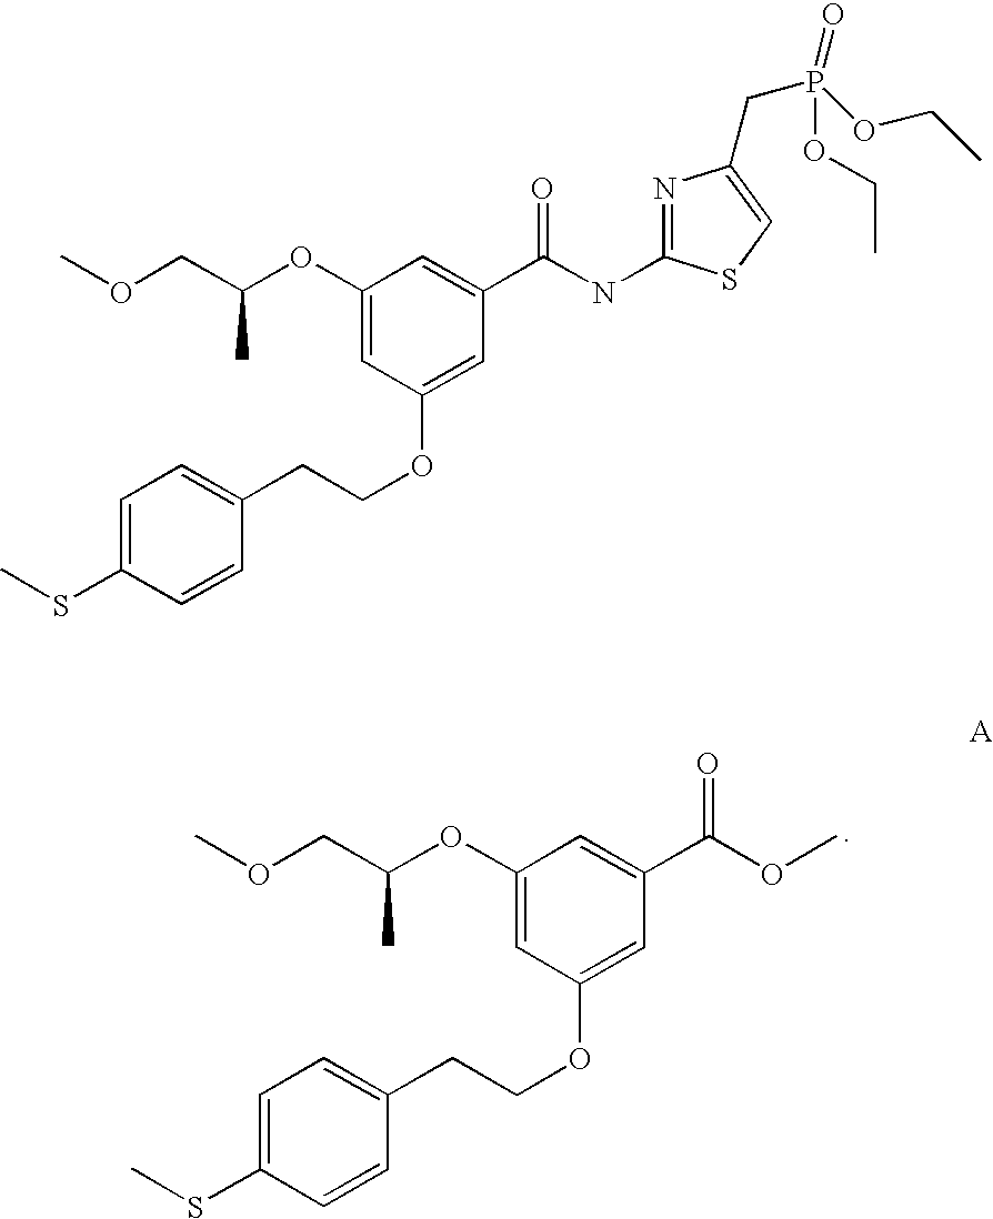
C1(OC(COC)C)=CC(OCCC2=CC=C(SC)C=C2)=CC(C(OC)=O)=C1.C1(OC(COC)C)=CC(OCCC2=CC=C(SC)C=C2)=CC(C(NC2=NC(CP(OCC)(=O)OCC)=CS2)=O)=C1
